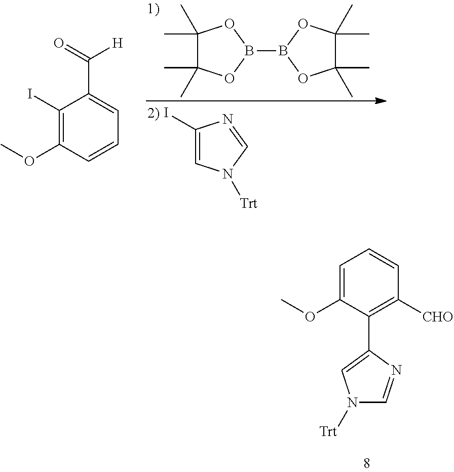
C1(I)=C(OC)C=CC=C1C([H])=O.C1(C)(C)C(C)(C)OB(B2OC(C)(C)C(C)(C)O2)O1.C1(I)=CN([Trt])C=N1.C1=C(OC)C(C2=CN([Trt])C=N2)=C([CHO])C=C1
